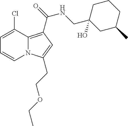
C1=C(Cl)C2=C(C(=O)NCC3(O)CC(C)CCC3)C=C(CCOCC)N2C=C1
